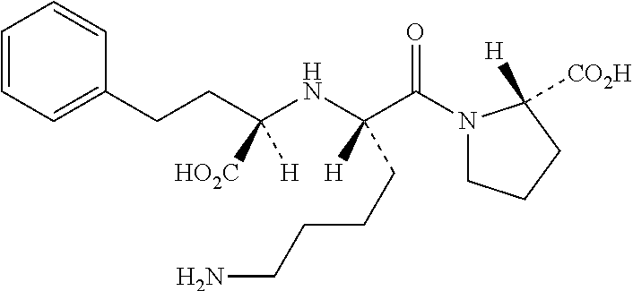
C1=CC=C(CCC(NC(C(N2CCCC2([CO2H])[H])=O)([H])CCCCN)([H])[HO2C])C=C1
